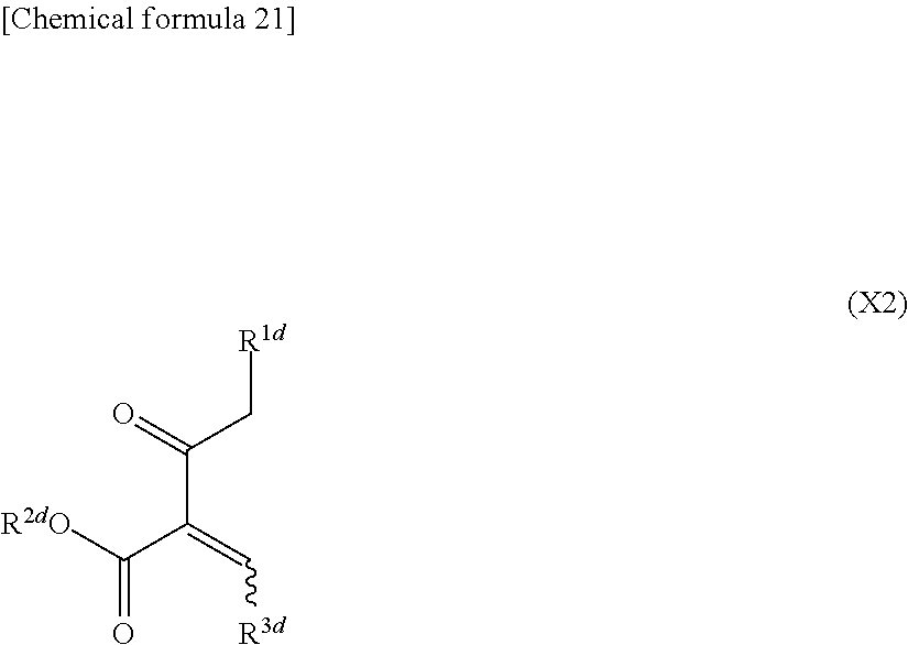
C(C(C([R2dO])=O)=C[R3d])(C[R1d])=O
